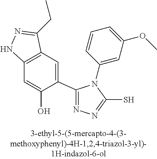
C1(C2=NN=C(S)N2C2=CC(OC)=CC=C2)=CC2=C(C=C1O)NN=C2CC
